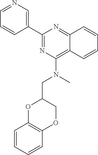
C1(C2=CN=CC=C2)=NC(N(CC2OC3=C(OC2)C=CC=C3)C)=C2C(=N1)C=CC=C2
